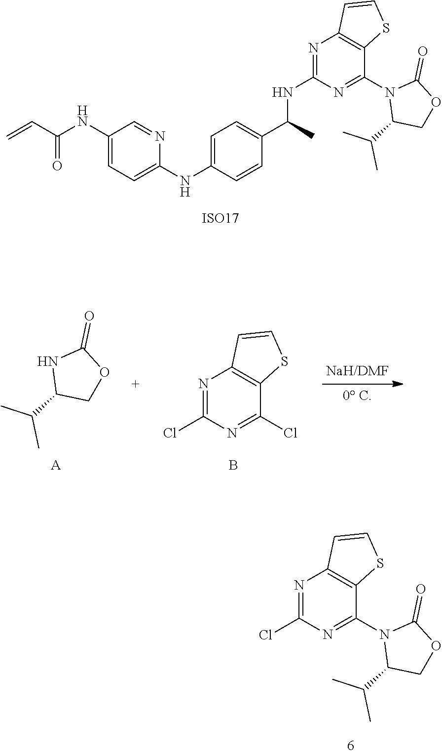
ClC1=NC2=C(C(N3C(C(C)C)COC3=O)=N1)SC=C2.[ISO17].C1=NC(NC2=CC=C(C(C)NC3=NC4=C(C(N5C(C(C)C)COC5=O)=N3)SC=C4)C=C2)=CC=C1NC(=O)C=C.N1C(C(C)C)COC1=O.ClC1=NC2=C(C(Cl)=N1)SC=C2.[A].B
